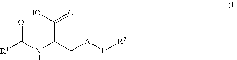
[R1]C(NC(C[A][L][R2])C(O)=O)=O
